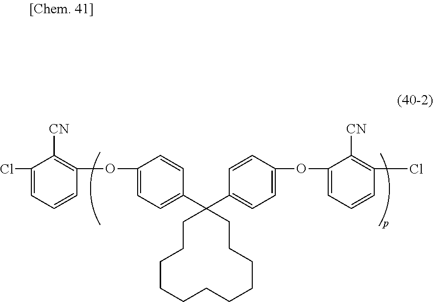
C1(Cl)=CC=CC(OC2=CC=C(C3(C4=CC=C(OC5=CC=CC(Cl)=C5[CN])C=C4)CCCCCCCCCCC3)C=C2)=C1[CN]
